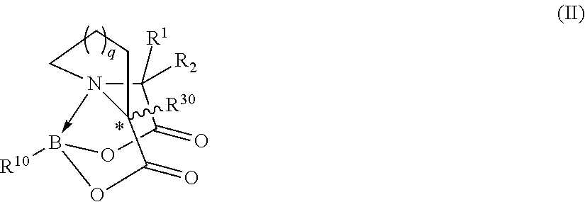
C1([R1])([R2])N23->B([R10])(OC1=O)OC(=O)C2([R30])CCC3
